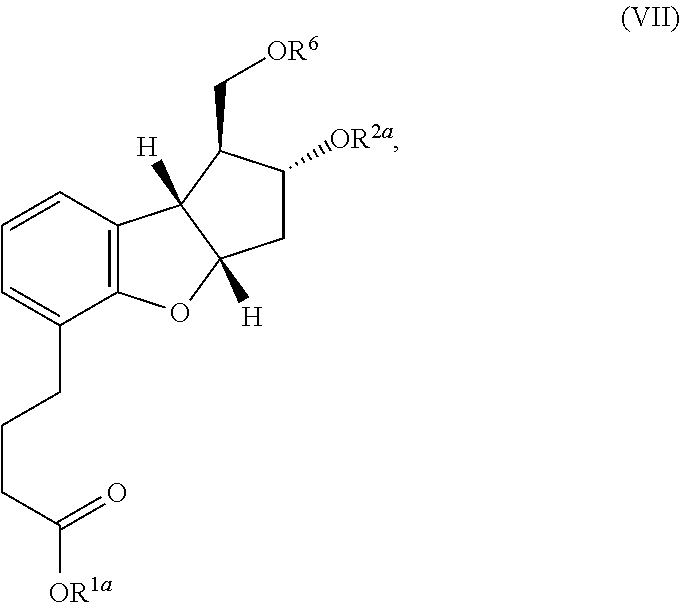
C12=C(C=CC=C1CCCC(=O)[OR1a])C1([H])C([H])(O2)CC([OR2a])C1C[OR6]
